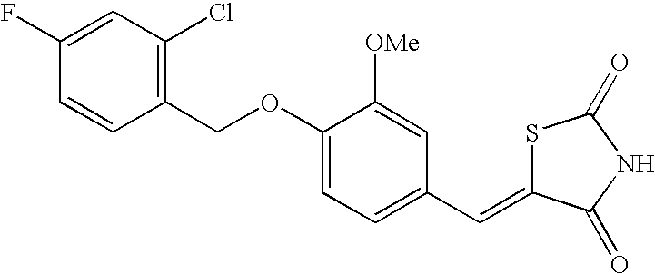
C1(F)=CC(Cl)=C(COC2=CC=C(C=C3SC(=O)NC3=O)C=C2[OMe])C=C1
